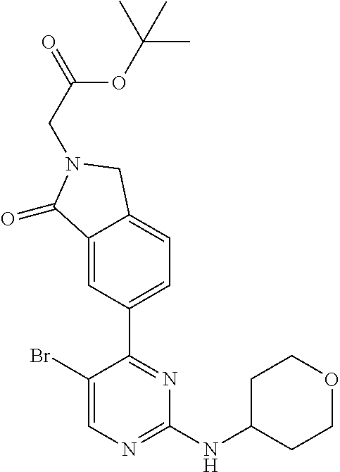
C1(Br)=CN=C(NC2CCOCC2)N=C1C1=CC=C2C(=C1)C(=O)N(CC(OC(C)(C)C)=O)C2
